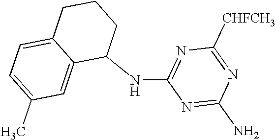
C1(NC2=NC([CHFCH3])=NC(N)=N2)CCCC2=CC=C(C)C=C12
